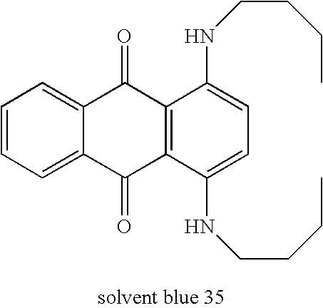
C1=CC=C2C(=C1)C(=O)C1=C(C2=O)C(NCCCC)=CC=C1NCCCC
